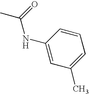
CC(=O)NC1=CC(C)=CC=C1
